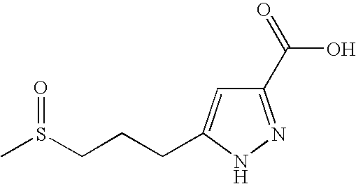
C1(C(=O)O)=NNC(CCCS(C)=O)=C1
